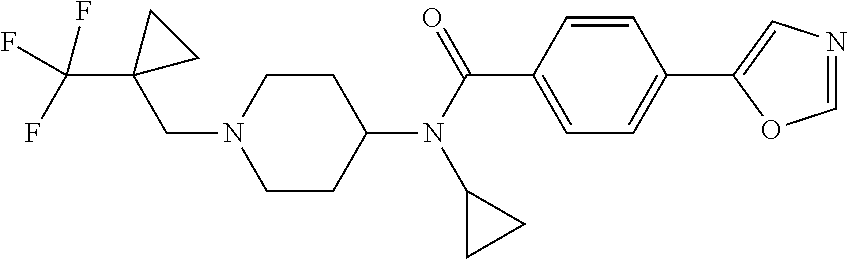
C1=CC(C(N(C2CCN(CC3(C(F)(F)F)CC3)CC2)C2CC2)=O)=CC=C1C1=CN=CO1
